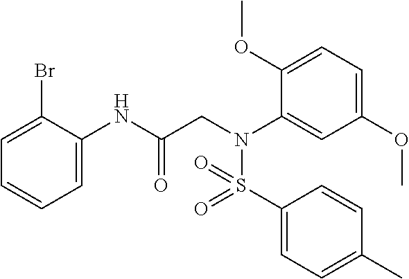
C1=C(NC(CN(C2=CC(OC)=CC=C2OC)S(C2=CC=C(C)C=C2)(=O)=O)=O)C(Br)=CC=C1
